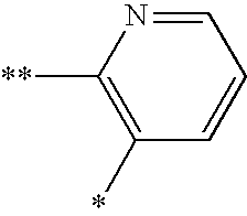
C1=NC([**])=C(*)C=C1
